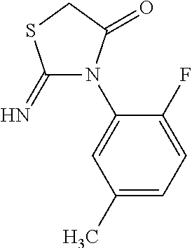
C1(=N)N(C2=CC(C)=CC=C2F)C(=O)CS1
